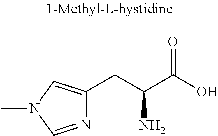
N1=CN(C)C=C1CC(C(O)=O)N
